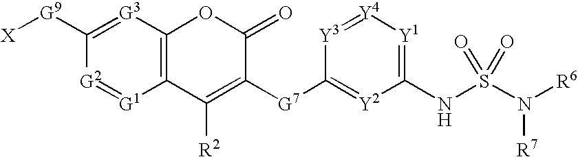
[G3]1=C([G9][X])[G2]=[G1]C2=C1OC(=O)C([G7]C1=[Y2]C(NS(N([R6])[R7])(=O)=O)=[Y1][Y4]=[Y3]1)=C2[R2]
